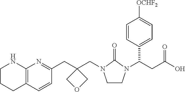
C12=C(C=CC(CC3(CN4CCN(C(CC(O)=O)C5=CC=C([OCHF2])C=C5)C4=O)COC3)=N1)CCCN2
